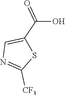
C(C1=CN=C([CF3])S1)(=O)O
